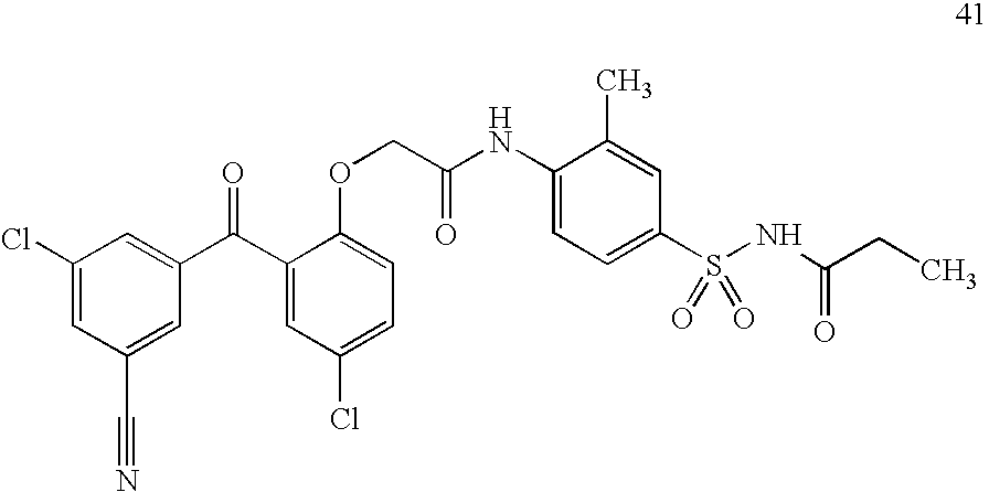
O(CC(NC1=CC=C(S(NC(CC)=O)(=O)=O)C=C1C)=O)C1=CC=C(Cl)C=C1C(C1=CC(Cl)=CC(C#N)=C1)=O
